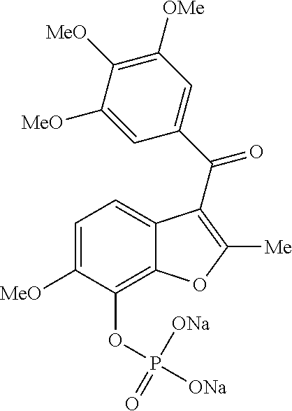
C1=C([MeO])C(OP([ONa])([ONa])=O)=C2C(=C1)C(C(C1=CC([OMe])=C([MeO])C([MeO])=C1)=O)=C([Me])O2
